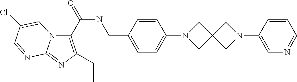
C1(C(NCC2=CC=C(N3CC4(C3)CN(C3=CN=CC=C3)C4)C=C2)=O)=C(CC)N=C2N1C=C(Cl)C=N2
